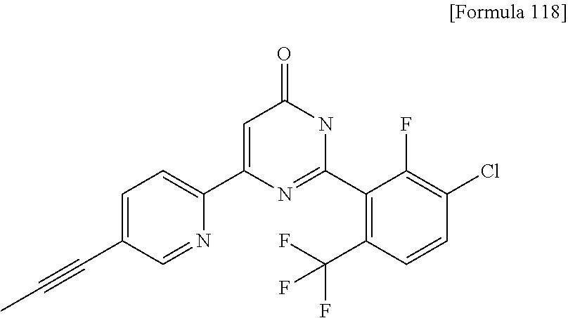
C1=C(C#CC)C=NC(C2=CC(=O)NC(C3=C(C(F)(F)F)C=CC(Cl)=C3F)=N2)=C1
